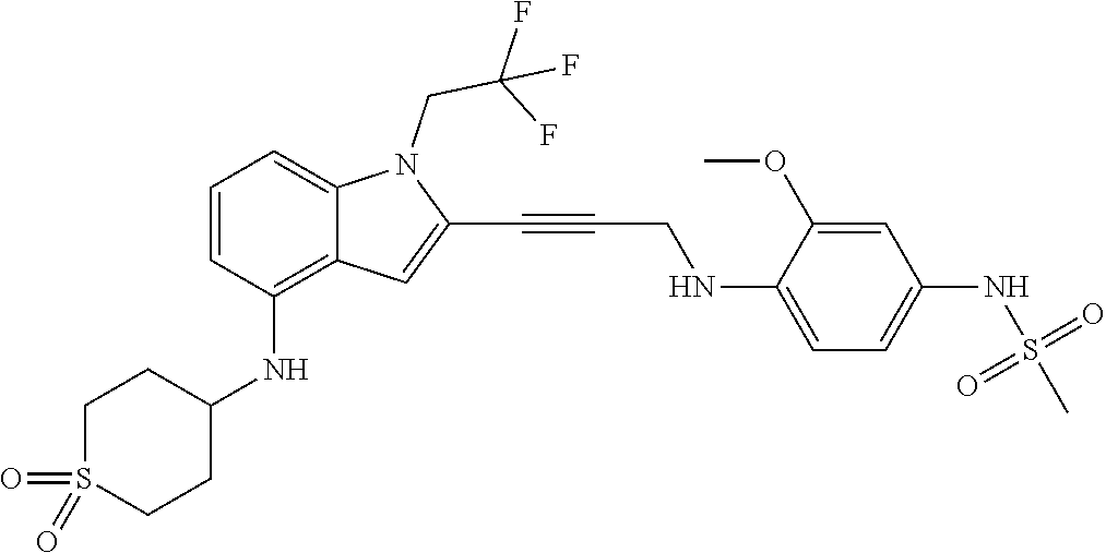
C1=C(NCC#CC2=CC3=C(NC4CCS(=O)(=O)CC4)C=CC=C3N2CC(F)(F)F)C(OC)=CC(NS(C)(=O)=O)=C1
